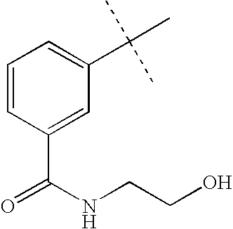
C1=CC(C(=O)NCCO)=CC(C(C)(C)C)=C1
